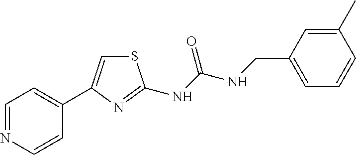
C1=NC=CC(C2=CSC(NC(NCC3=CC=CC(C)=C3)=O)=N2)=C1
